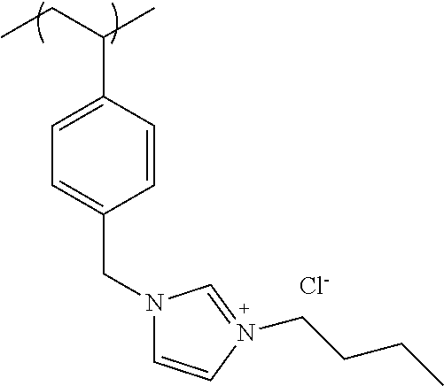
C1=C(C(CC)C)C=CC(CN2C=CN(CCCC)=C2)=C1.[Cl-]
